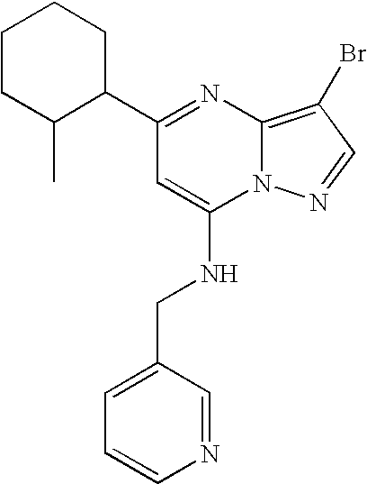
C1(C2CCCCC2C)=NC2=C(Br)C=NN2C(NCC2=CC=CN=C2)=C1
